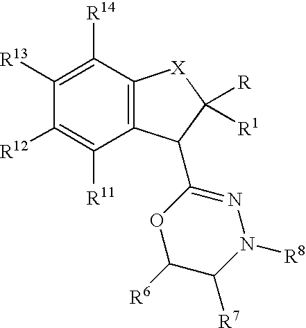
C12=C(C(C3=NN([R8])C([R7])C([R6])O3)C([R])([R1])[X]1)C([R11])=C([R12])C([R13])=C2[R14]
